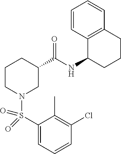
C1(S(N2CC(C(NC3CCCC4=C3C=CC=C4)=O)CCC2)(=O)=O)=CC=CC(Cl)=C1C
